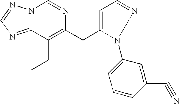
N12C(=NC=N1)C(CC)=C(CC1=CC=NN1C1=CC=CC(C#N)=C1)N=C2
